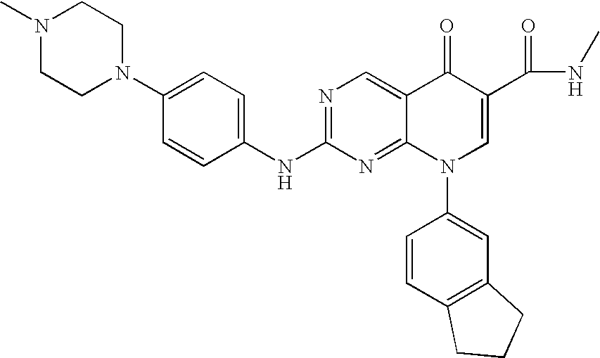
C1=CC(NC2=NC=C3C(=N2)N(C2=CC4=C(C=C2)CCC4)C=C(C(=O)NC)C3=O)=CC=C1N1CCN(C)CC1
